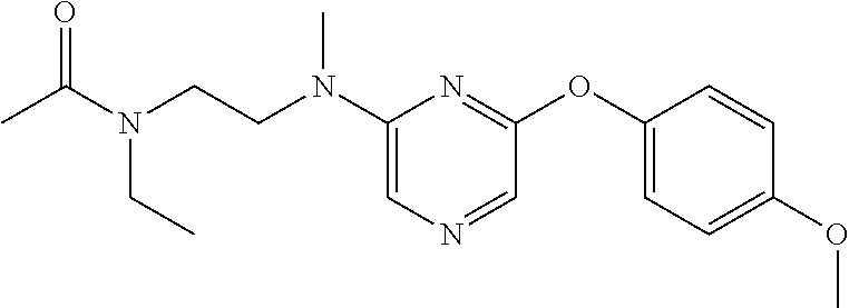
C1(N(CCN(C(C)=O)CC)C)=CN=CC(OC2=CC=C(OC)C=C2)=N1
